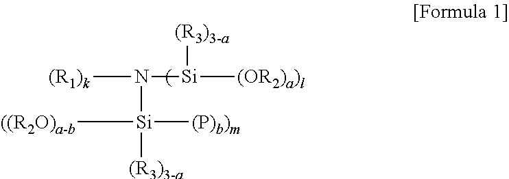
[(R1)k]N([Si]([(R3)3-a])([((R2O)a-b])[(P)b)m])[Si]([(OR2)a)l])[(R3)3-a]
